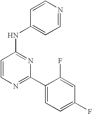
C1=CC(NC2=CC=NC=C2)=NC(C2=CC=C(F)C=C2F)=N1
